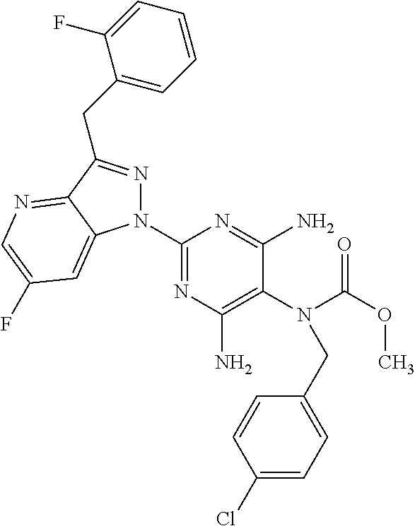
C1(N2N=C(CC3=CC=CC=C3F)C3=NC=C(F)C=C23)=NC(N)=C(N(C(OC)=O)CC2=CC=C(Cl)C=C2)C(N)=N1
